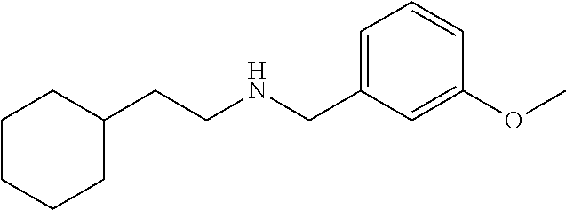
C1(CNCCC2CCCCC2)=CC=CC(OC)=C1
